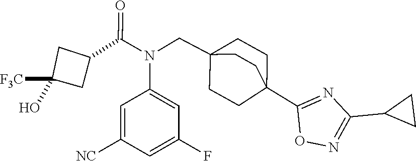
N(C(C1CC([F3C])(O)C1)=O)(CC12CCC(C3=NC(C4CC4)=NO3)(CC1)CC2)C1=CC(F)=CC([NC])=C1
